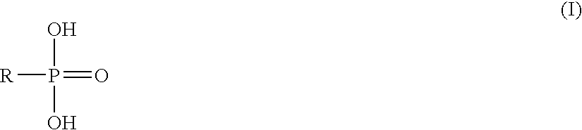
OP(=O)([R])O
